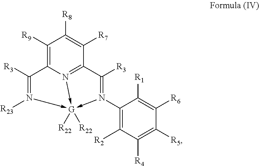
C1([R9])=C2N3->[G]([R22])([R22])(-N([R23])=C2[R3])-N(C2=C([R2])C([R4])=C([R5])C([R6])=C2[R1])=C([R3])C=3C([R7])=C1[R8]
